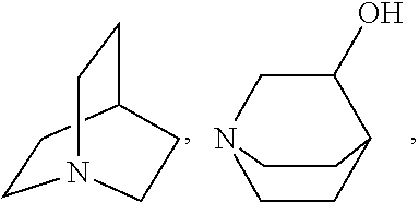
C1CC2CCN1CC2.C1(O)CN2CCC1CC2
